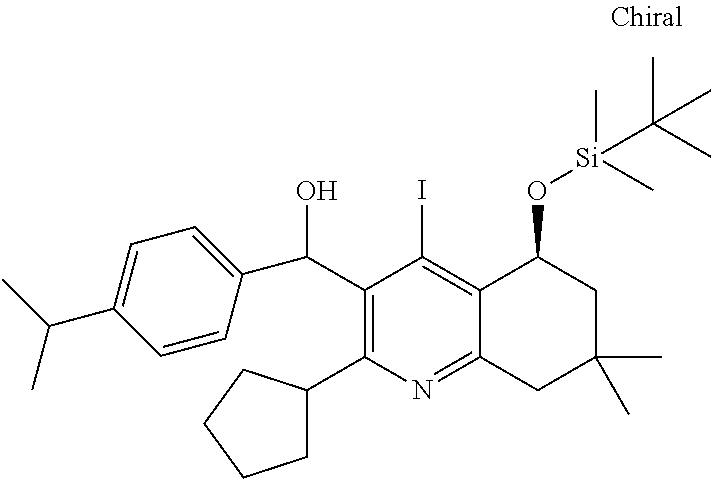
C1(C(O)C2=CC=C(C(C)C)C=C2)=C(C2CCCC2)N=C2C(=C1I)C(O[Si](C)(C)C(C)(C)C)CC(C)(C)C2
